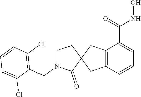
C12=C(C=CC=C1C(=O)NO)CC1(C2)CCN(CC2=C(Cl)C=CC=C2Cl)C1=O
